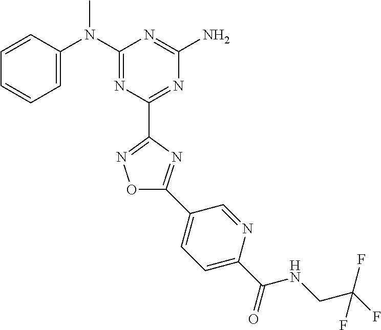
C1=CC(N(C2=NC(C3=NOC(C4=CC=C(C(=O)NCC(F)(F)F)N=C4)=N3)=NC(N)=N2)C)=CC=C1
